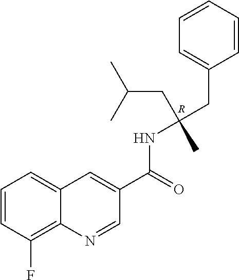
C1=CC(F)=C2C(=C1)C=C(C(=O)NC(CC1=CC=CC=C1)(CC(C)C)C)C=N2.[R]
